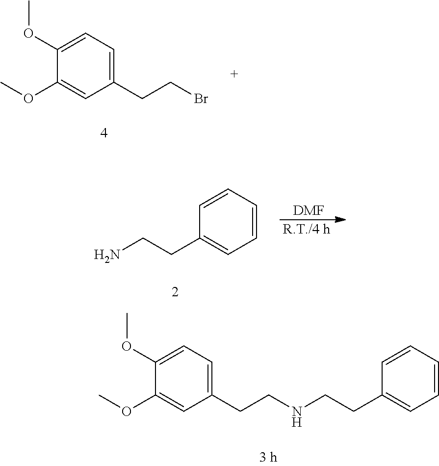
C1=C(OC)C(OC)=CC(CCNCCC2=CC=CC=C2)=C1.C1=C(OC)C(OC)=CC(CCBr)=C1.[DMF].[R.T./4 h].C1=CC(CCN)=CC=C1
